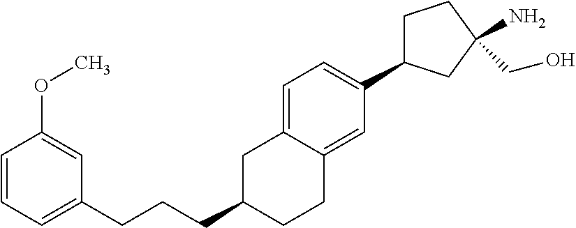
C1=C2C(=CC(C3CCC(N)(CO)C3)=C1)CCC(CCCC1=CC=CC(OC)=C1)C2
